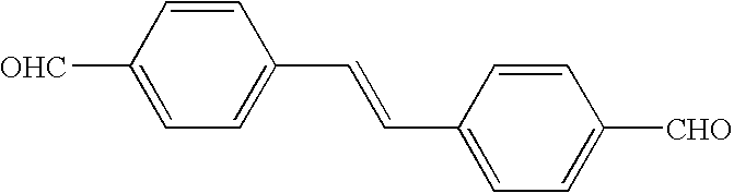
[OHC]C1=CC=C(C=CC2=CC=C([CHO])C=C2)C=C1
